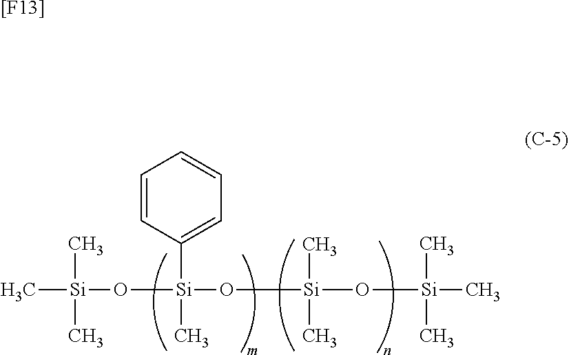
C[Si](C)(C)O[Si](O[Si](O[Si](C)(C)C)(C)C)(C)C1=CC=CC=C1.[[F13]]
